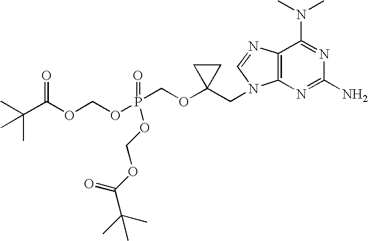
O(P(COC1(CN2C3=C(C(N(C)C)=NC(N)=N3)N=C2)CC1)(OCOC(C(C)(C)C)=O)=O)COC(C(C)(C)C)=O
